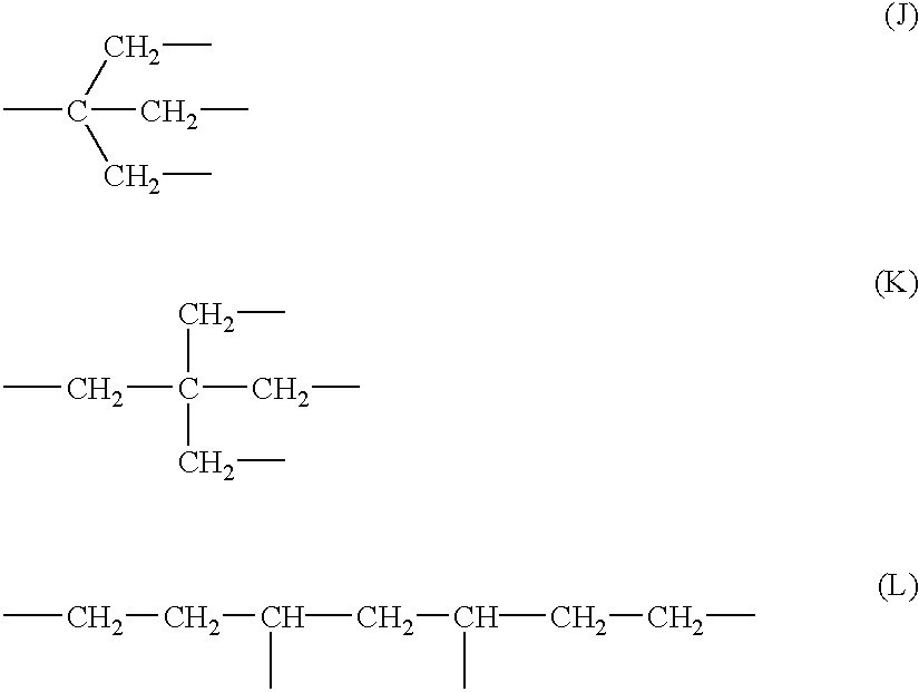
CC(CC)(CC)CC.C(C(CC)(CC)CC)C.CCCC(CC(C)CCC)C
